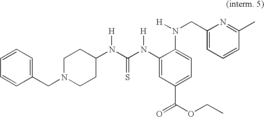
C1=CC=C(CN2CCC(N(C(N(C3=CC(C(OCC)=O)=CC=C3N([H])CC3=CC=CC(C)=N3)[H])=S)[H])CC2)C=C1
